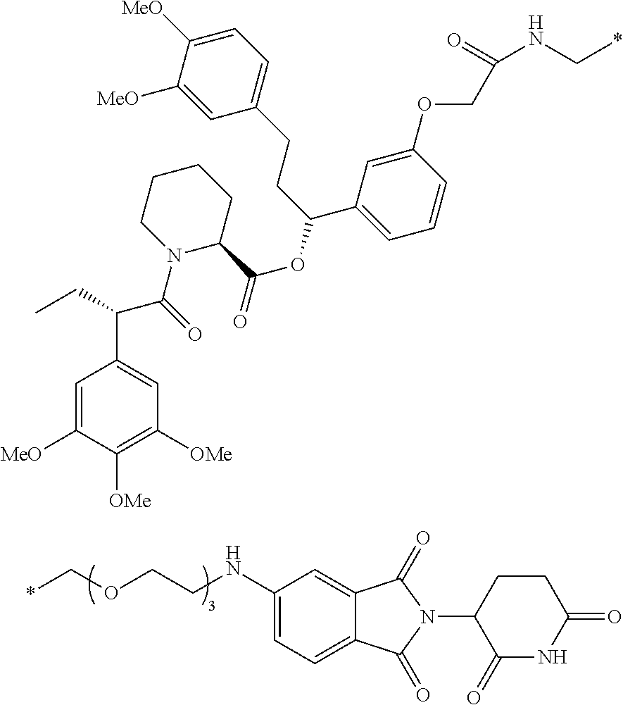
C1=C2C(=CC=C1NCCOC*)C(=O)N(C1CCC(=O)NC1=O)C2=O.N(C(=O)COC1=CC(C(CCC2=CC=C([MeO])C([MeO])=C2)OC(C2CCCCN2C(=O)C(C2=CC([OMe])=C([OMe])C([MeO])=C2)CC)=O)=CC=C1)C*
